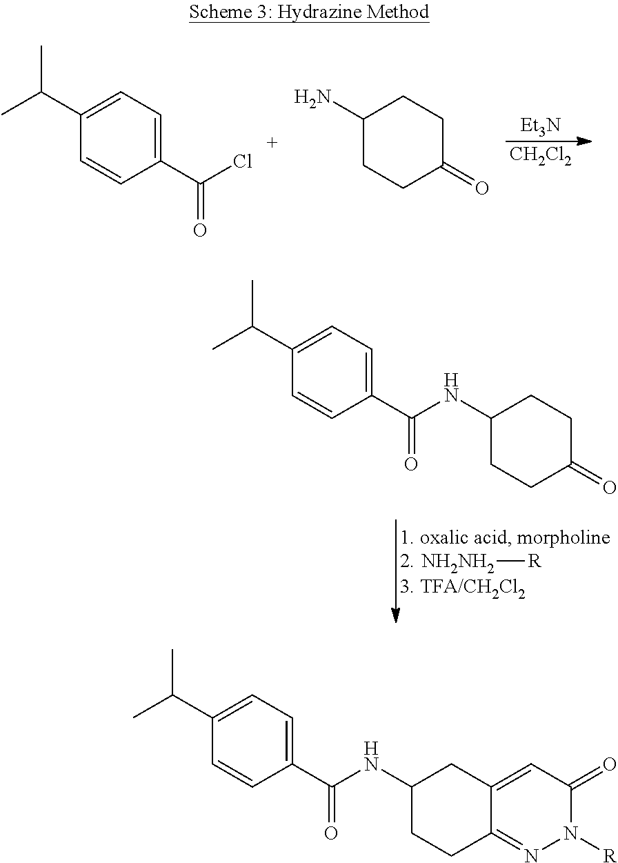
[Et3N].[CH2Cl2].C1(C(Cl)=O)=CC=C(C(C)C)C=C1.C1(N)CCC(=O)CC1.[NH2NH2][R].C1(C(NC2CCC(=O)CC2)=O)=CC=C(C(C)C)C=C1.C1(C(NC2CCC3=NN([R])C(=O)C=C3C2)=O)=CC=C(C(C)C)C=C1
